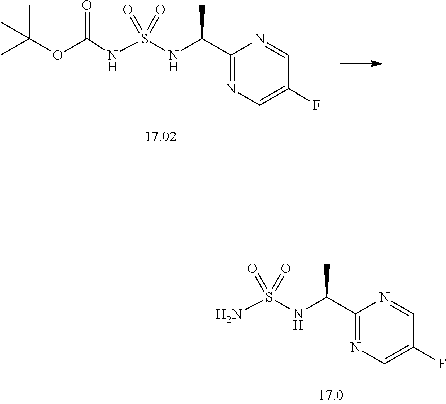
CC(OC(NS(NC(C1=NC=C(F)C=N1)C)(=O)=O)=O)(C)C.NS(NC(C1=NC=C(F)C=N1)C)(=O)=O
